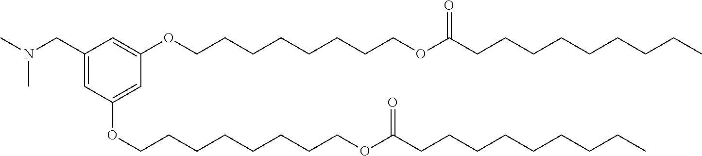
CN(CC1=CC(OCCCCCCCCOC(CCCCCCCCC)=O)=CC(OCCCCCCCCOC(CCCCCCCCC)=O)=C1)C
